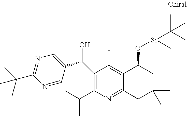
C12=C(I)C(C(C3=CN=C(C(C)(C)C)N=C3)O)=C(C(C)C)N=C1CC(C)(C)CC2O[Si](C(C)(C)C)(C)C
